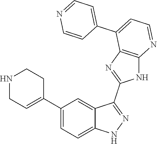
C1(C2=CC=C3C(=C2)C(C2=NC4=C(N2)N=CC=C4C2=CC=NC=C2)=NN3)=CCNCC1
